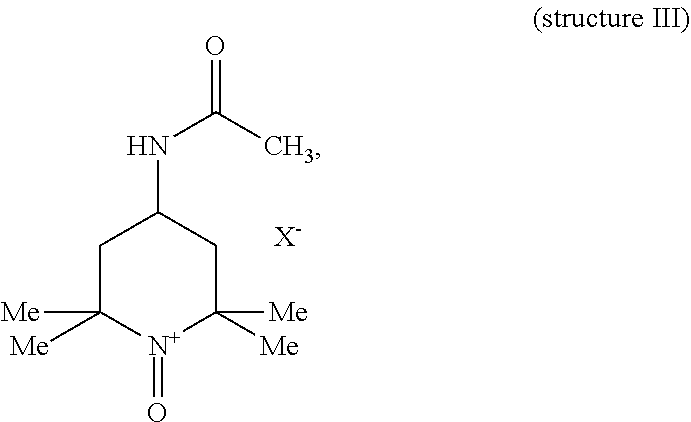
C1C([Me])([Me])[N+](=O)C([Me])([Me])CC1NC(C)=O.[X-]
